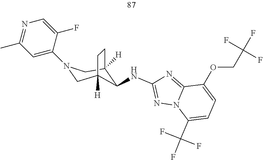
C12([H])CN(C3=CC(C)=NC=C3F)CC([H])(CC1)C2NC1=NN2C(=N1)C(OCC(F)(F)F)=CC=C2C(F)(F)F
